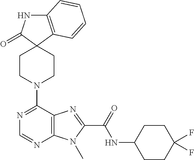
C12=C(C=CC=C1)C1(C(=O)N2)CCN(C2=NC=NC3=C2N=C(C(=O)NC2CCC(F)(F)CC2)N3C)CC1
